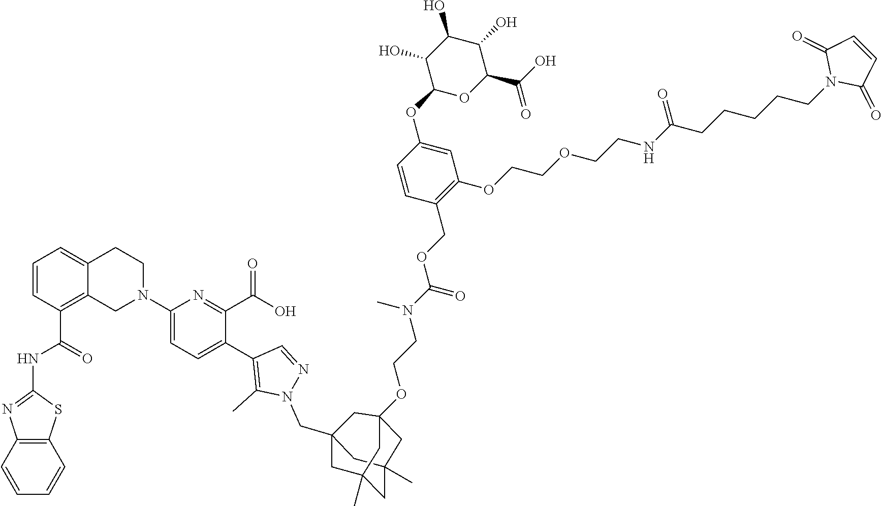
C12=C(C=CC=C1)SC(NC(C1=C3C(=CC=C1)CCN(C1=CC=C(C4=C(C)N(CC56CC7(C)CC(C)(C5)CC(OCCN(C(OCC5=C(OCCOCCNC(CCCCCN8C(=O)C=CC8=O)=O)C=C(OC8OC(C(O)=O)C(O)C(O)C8O)C=C5)=O)C)(C6)C7)N=C4)C(C(O)=O)=N1)C3)=O)=N2
